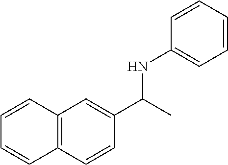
C12=C(C=CC(C(C)NC3=CC=CC=C3)=C1)C=CC=C2
